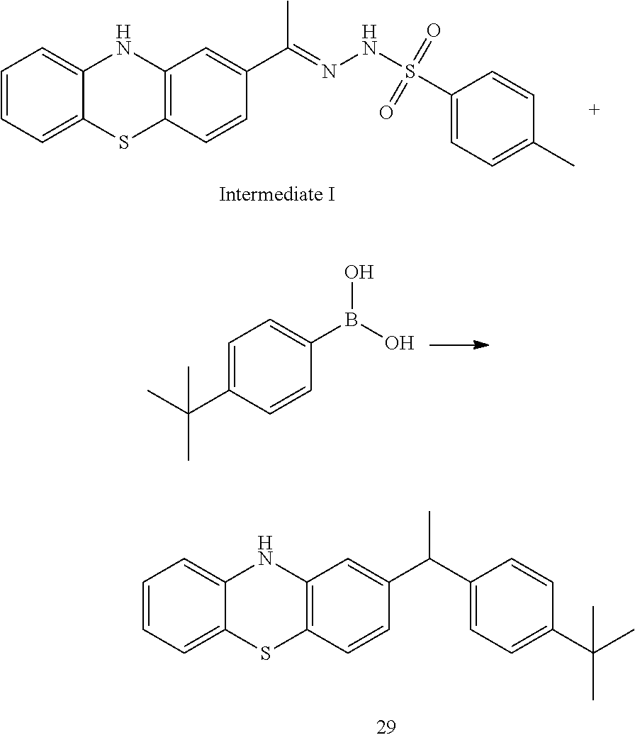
C12=C(NC3=CC=CC=C3S1)C=C(C(C)=NNS(=O)(=O)C1=CC=C(C)C=C1)C=C2.C1(C(C)(C)C)=CC=C(B(O)O)C=C1.C1=CC=C2C(=C1)SC1=C(N2)C=C(C(C2=CC=C(C(C)(C)C)C=C2)C)C=C1
